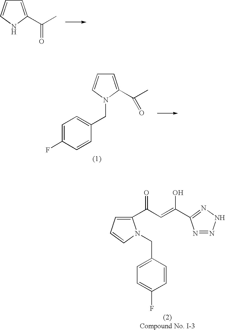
C1=C(C(C)=O)NC=C1.C1=C(C(C)=O)N(CC2=CC=C(F)C=C2)C=C1.C1(C(C=C(O)C2=NNN=N2)=O)=CC=CN1CC1=CC=C(F)C=C1
